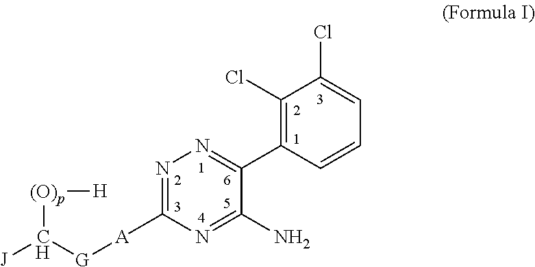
C1(Cl)=C(C2=NN=C([A][G]C([J])[(O)p][H])N=C2N)C=CC=C1Cl
